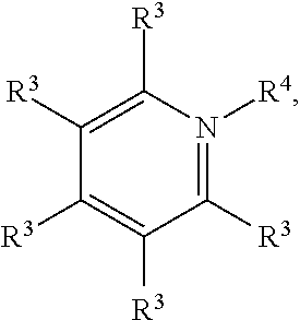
C1([R3])=N([R4])C([R3])=C([R3])C([R3])=C1[R3]
